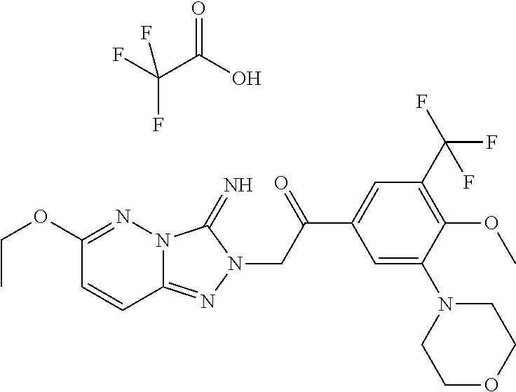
FC(C(O)=O)(F)F.C1(OCC)=NN2C(=NN(CC(=O)C3=CC(C(F)(F)F)=C(OC)C(N4CCOCC4)=C3)C2=N)C=C1
